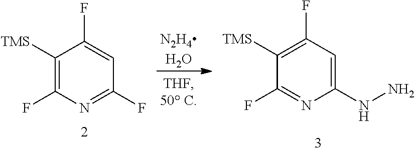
[N2H4H2O].C1([TMS])=C(F)N=C(F)C=C1F.C1([TMS])=C(F)C=C(NN)N=C1F
